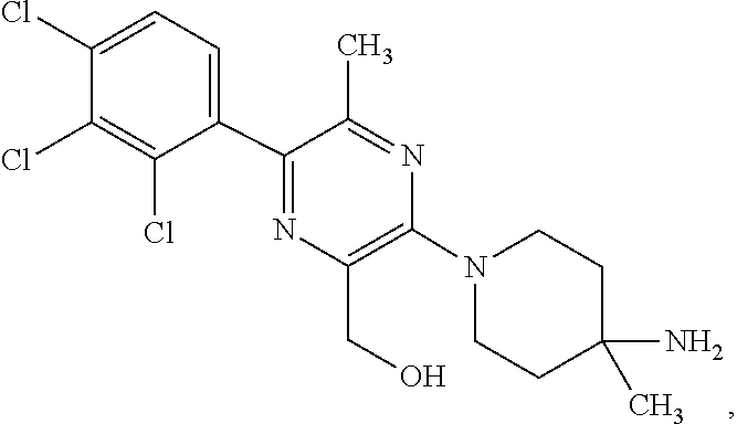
C1CN(C2=C(CO)N=C(C3=CC=C(Cl)C(Cl)=C3Cl)C(C)=N2)CCC1(N)C
